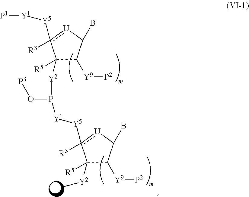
C1([R5])([Y2]P(O[P3])[Y1][Y5]c2([R3])[U]C(B)C([Y9][P2])C2([R5])[Y2]C)C([Y9][P2])C(B)[U]c1([R3])[Y5][Y1][P1]
